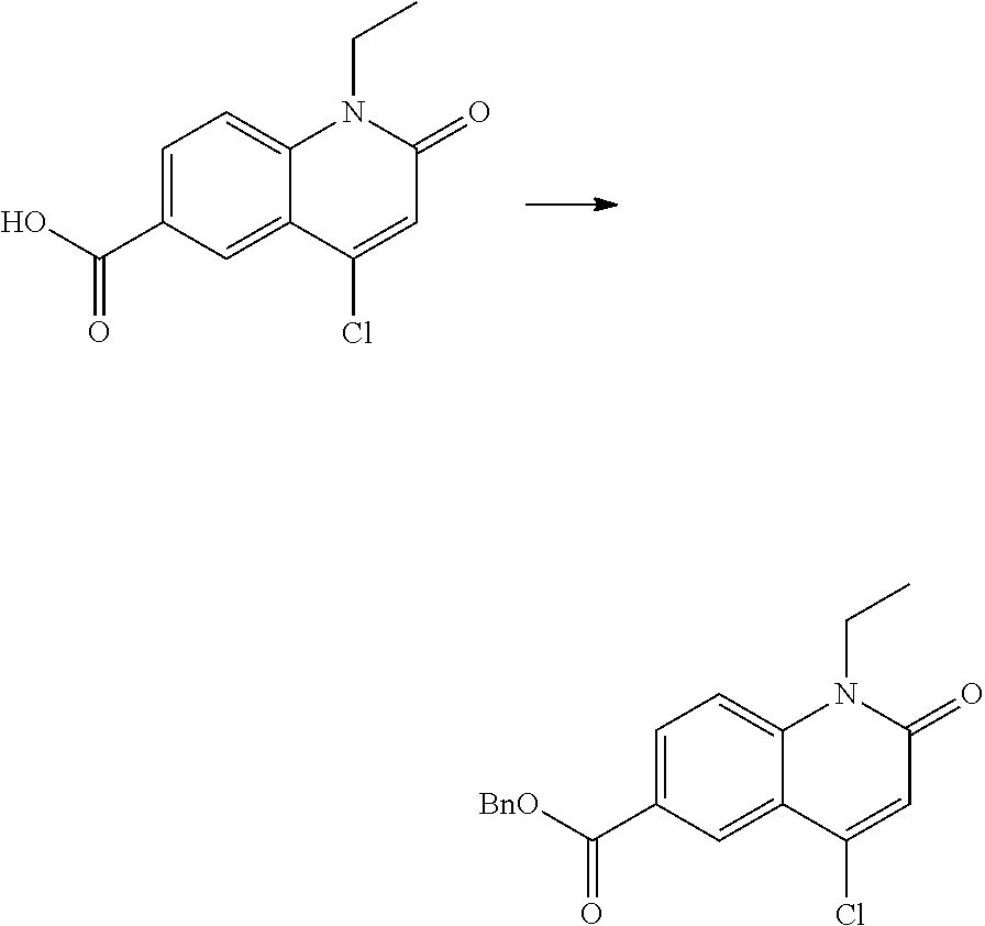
C1=C(C(O)=O)C=C2C(=C1)N(CC)C(=O)C=C2Cl.C1=C(C([BnO])=O)C=C2C(=C1)N(CC)C(=O)C=C2Cl
